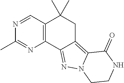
C12=C(N=C(C)N=C1)C1=NN3C(=C1CC2(C)C)C(=O)NCC3
